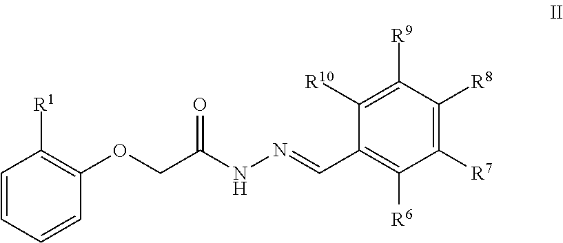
C1=CC([R1])=C(OCC(NN=CC2=C([R6])C([R7])=C([R8])C([R9])=C2[R10])=O)C=C1
